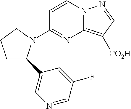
C1=CN2C(=C([CO2H])C=N2)N=C1N1C(C2=CN=CC(F)=C2)CCC1
